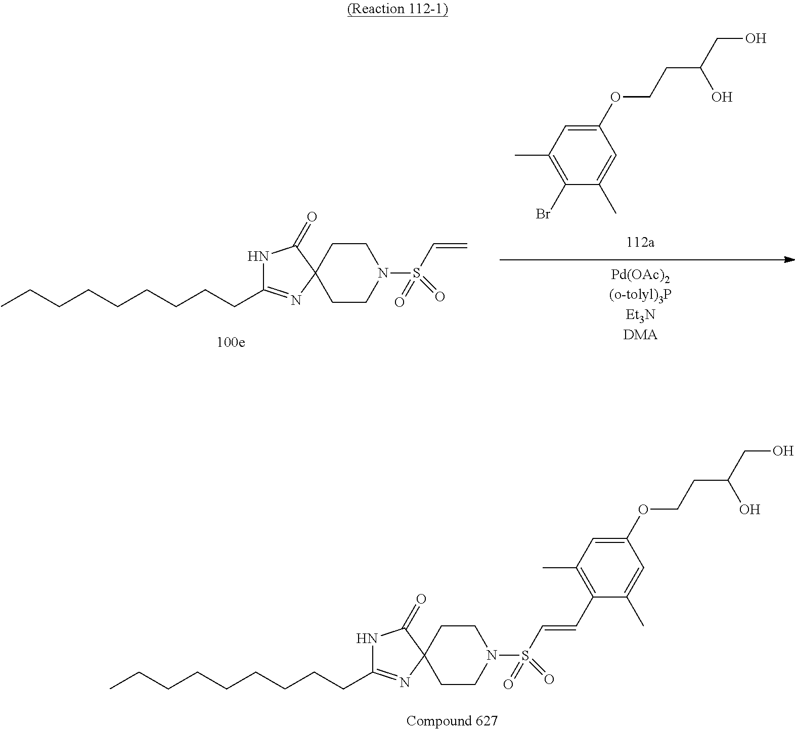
N1C(CCCCCCCCC)=NC2(C1=O)CCN(S(C=C)(=O)=O)CC2.C1(OCCC(CO)O)=CC(C)=C(Br)C(C)=C1.N1C(CCCCCCCCC)=NC2(C1=O)CCN(S(C=CC1=C(C)C=C(OCCC(CO)O)C=C1C)(=O)=O)CC2
